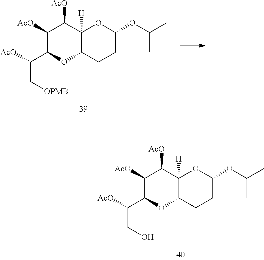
C12([H])C(CCC(OC(C)C)O1)OC(C(CO)[AcO])C([AcO])C2[AcO].C12([H])C(CCC(OC(C)C)O1)OC(C(C[OPMB])[AcO])C([AcO])C2[AcO]
